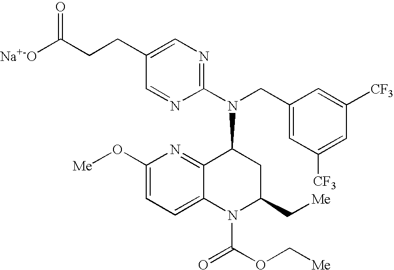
C1(CCC([Na+-O])=O)=CN=C(N(CC2=CC([CF3])=CC([CF3])=C2)C2C3=NC(O[Me])=CC=C3N(C(=O)OC[Me])C(C[Me])C2)N=C1
